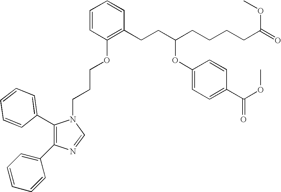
C1=CC(OCCCN2C(C3=CC=CC=C3)=C(C3=CC=CC=C3)N=C2)=C(CCC(CCCCC(=O)OC)OC2=CC=C(C(OC)=O)C=C2)C=C1
